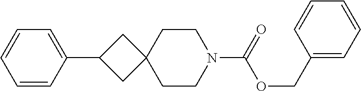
C1=CC(C2CC3(C2)CCN(C(=O)OCC2=CC=CC=C2)CC3)=CC=C1
